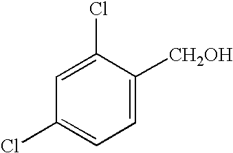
C1=C(Cl)C([CH2OH])=CC=C1Cl
